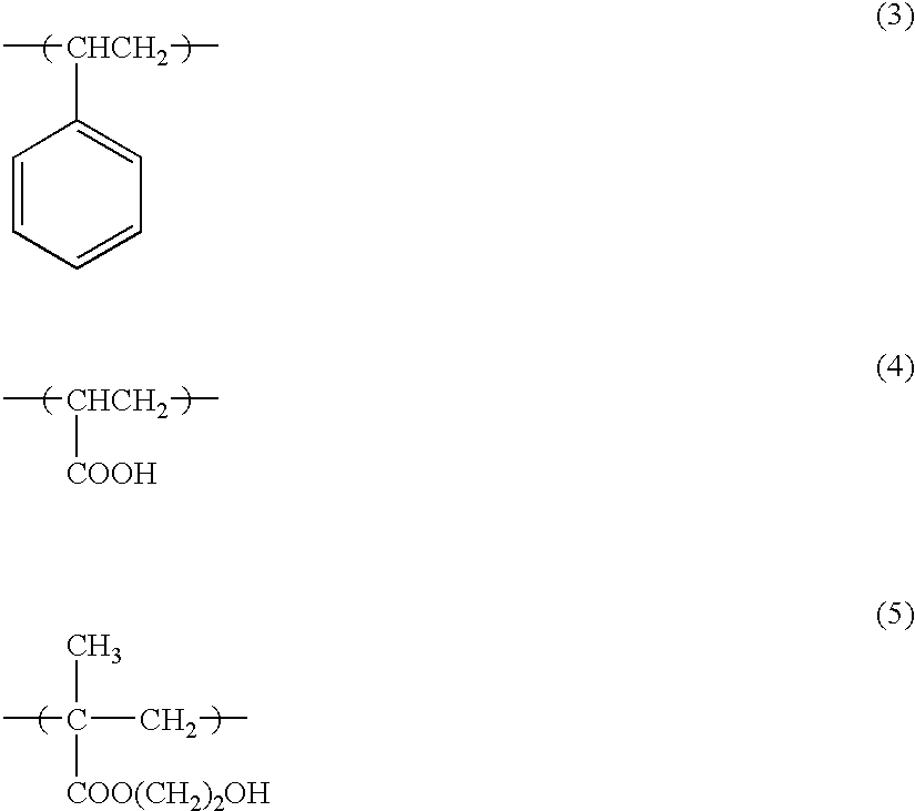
C1=CC=CC=C1[CHCH2](C)C.[COOH][CHCH2](C)C.CC(C)([COO(CH2)2OH])CC
